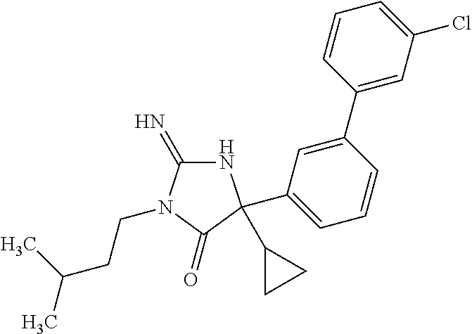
N1C(=N)N(CCC(C)C)C(=O)C1(C1CC1)C1=CC=CC(C2=CC(Cl)=CC=C2)=C1
